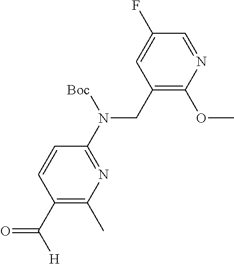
C1(N(CC2=C(OC)N=CC(F)=C2)[Boc])=NC(C)=C(C(=O)[H])C=C1
